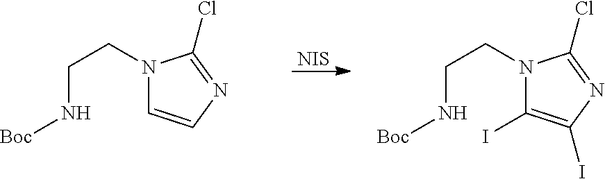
[NIS].N1(CCN[Boc])C=CN=C1Cl.N1(CCN[Boc])C(I)=C(I)N=C1Cl
